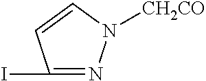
C1(I)=NN([CH2CO])C=C1
